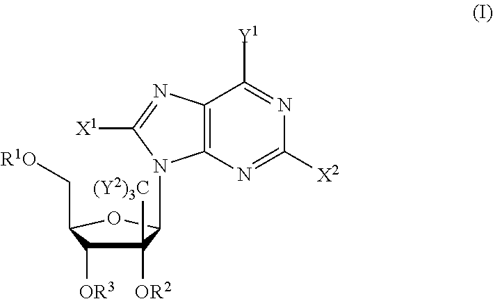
C12=C(N=C([X2])N=C1[Y1])N(C1C([OR2])([(Y2)3C])C([OR3])C(C[R1O])O1)C([X1])=N2
